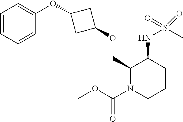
C1(COC2CC(OC3=CC=CC=C3)C2)N(C(OC)=O)CCCC1NS(C)(=O)=O
